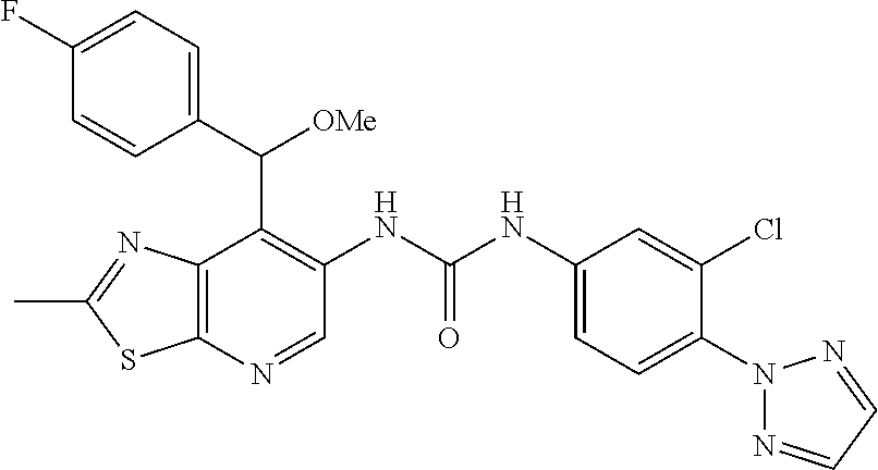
C1=NN(C2=CC=C(NC(NC3=C(C(C4=CC=C(F)C=C4)[OMe])C4=C(SC(C)=N4)N=C3)=O)C=C2Cl)N=C1
